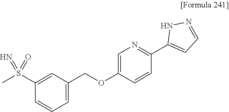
C1=C(COC2=CN=C(C3=CC=NN3)C=C2)C=C(S(C)(=N)=O)C=C1
